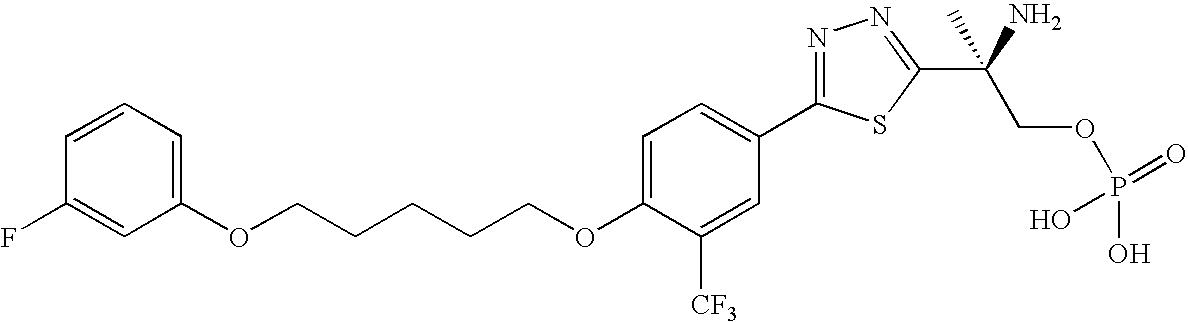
C(CCCCOC1=CC=C(C2=NN=C(C(COP(O)(=O)O)(N)C)S2)C=C1[CF3])OC1=CC=CC(F)=C1
